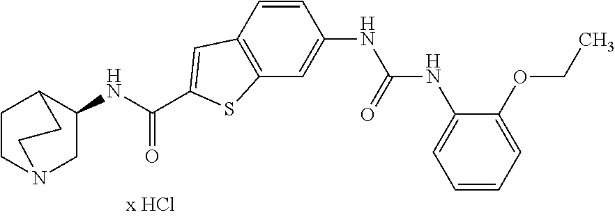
C1(NC(=O)C2=CC3=C(C=C(NC(=O)NC4=CC=CC=C4OCC)C=C3)S2)CN2CCC1CC2
